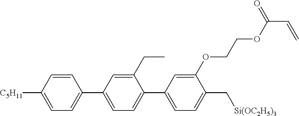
C1=CC([C5H11])=CC=C1C1=CC=C(C2=CC=C(C[Si(OC2H5)3])C(OCCOC(=O)C=C)=C2)C(CC)=C1
